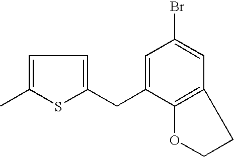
C1=C(C)SC(CC2=CC(Br)=CC3=C2OCC3)=C1
